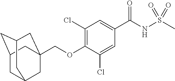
C1C2CC3CC(COC4=C(Cl)C=C(C(NS(C)(=O)=O)=O)C=C4Cl)(CC1C3)C2
